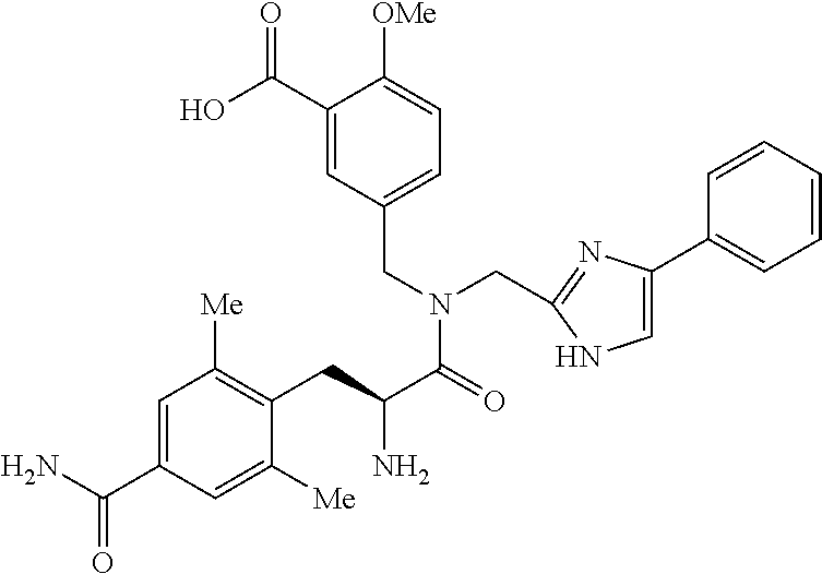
C1(C(O)=O)=CC(CN(C(=O)C(CC2=C([Me])C=C(C(N)=O)C=C2[Me])N)CC2=NC(C3=CC=CC=C3)=CN2)=CC=C1[OMe]
